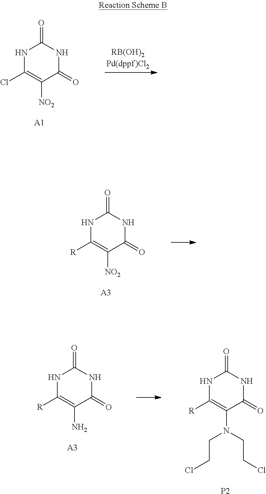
N1C([R])=C([NO2])C(=O)NC1=O.[A3].N1C(Cl)=C([NO2])C(=O)NC1=O.[A1].N1C([R])=C(N)C(=O)NC1=O.[A3].N1C([R])=C(N(CCCl)CCCl)C(=O)NC1=O.[P2]
